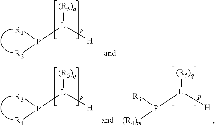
P([L]([H])[(R5)q])([R2])[R1].P([L]([H])[(R5)q])([R4])[R3].P([L]([H])[(R5)q])([(R4)m])[R3]
